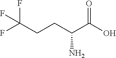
C(CCC(C(O)=O)N)(F)(F)F
